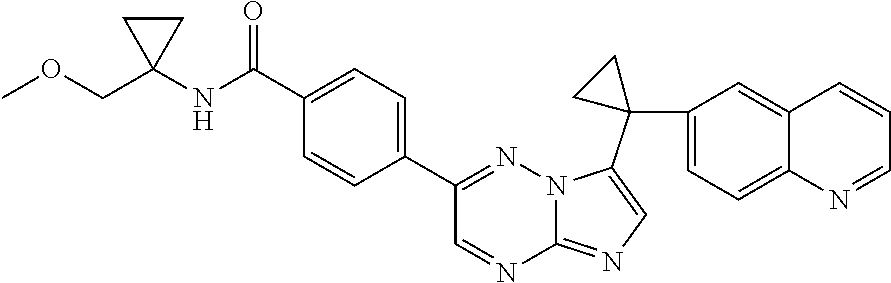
C1(C(NC2(COC)CC2)=O)=CC=C(C2=NN3C(=NC=C3C3(C4=CC=C5C(=C4)C=CC=N5)CC3)N=C2)C=C1
